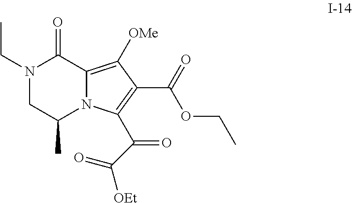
N1(CC)CC(C)N2C(=C([OMe])C(C(=O)OCC)=C2C(C([OEt])=O)=O)C1=O
